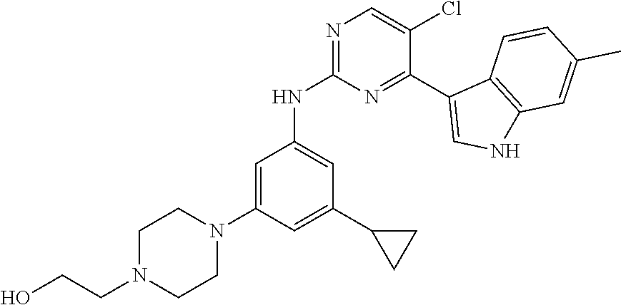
N1=C(NC2=CC(C3CC3)=CC(N3CCN(CCO)CC3)=C2)N=C(C2=CNC3=C2C=CC(C)=C3)C(Cl)=C1
